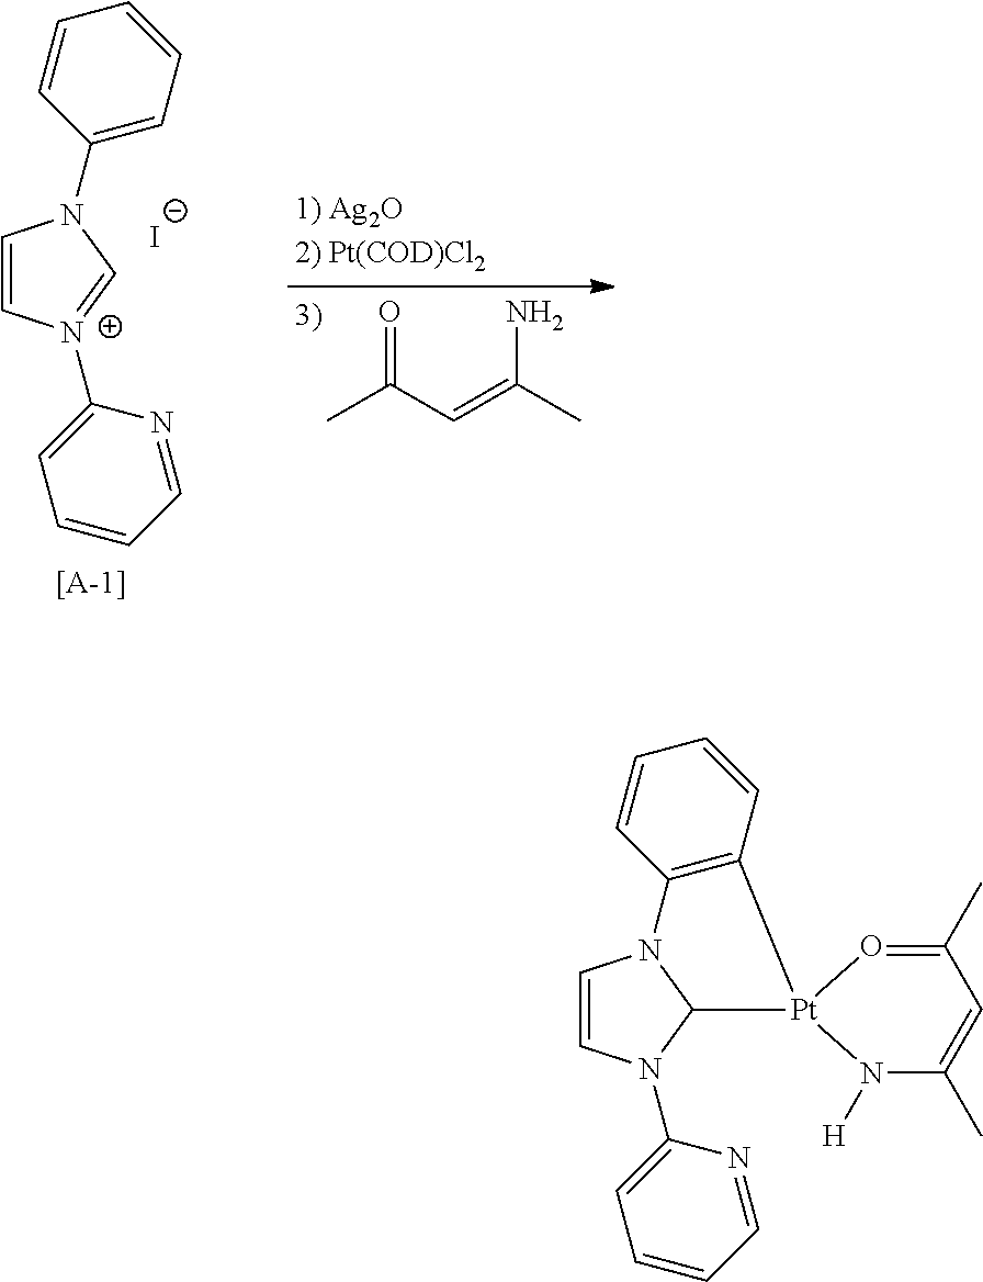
C1=CN(C2=CC=CC=N2)C2N1C1=C(C=CC=C1)[Pt]21N([H])C(C)=CC(C)=O1.C1=C[N+](C2=CC=CC=N2)=CN1C1=CC=CC=C1.[[A-1]].[I-].O=C(C=C(C)N)C
